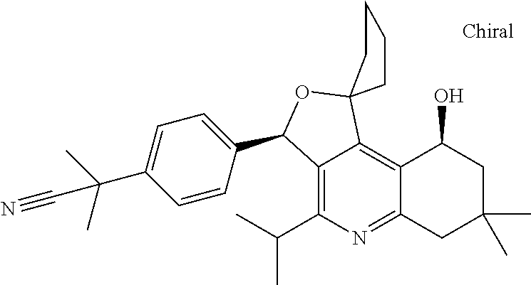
C12=C(C(C)C)N=C3C(=C1C1(OC2C2=CC=C(C(C)(C)C#N)C=C2)CCCC1)C(O)CC(C)(C)C3
